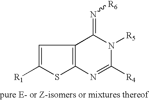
C1=C([R1])SC2=C1C(=N[R6])N([R5])C([R4])=N2
